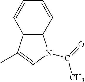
C12=C(C=CC=C1)N(C(=O)C)C=C2C
